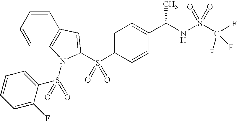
C1=CC2=C(C=C1)C=C(S(C1=CC=C(C(NS(C(F)(F)F)(=O)=O)C)C=C1)(=O)=O)N2S(=O)(C1=CC=CC=C1F)=O
